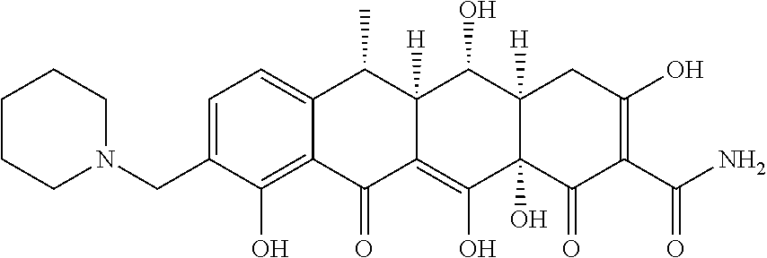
C1=C(CN2CCCCC2)C(O)=C2C(=C1)C(C)C1([H])C(=C(O)C3(O)C([H])(C1O)CC(O)=C(C(N)=O)C3=O)C2=O
